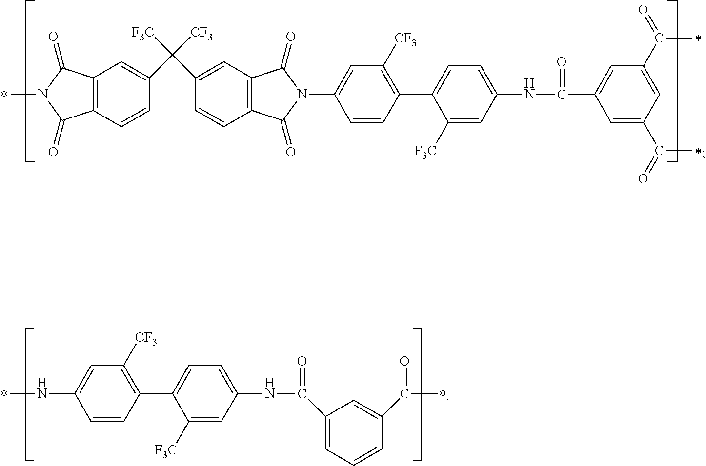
C12=C(C=CC(C(C3=CC4=C(C=C3)C(=O)N(C3=CC([CF3])=C(C5=CC=C(NC(=O)C6=CC(C(=O)C)=CC(C(=O)C)=C6)C=C5[F3C])C=C3)C4=O)([F3C])[CF3])=C1)C(=O)N(C)C2=O.N(C1=CC([CF3])=C(C2=CC=C(NC(=O)C3=CC=CC(C(C)=O)=C3)C=C2[F3C])C=C1)C
